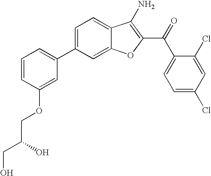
C1=CC(OCC(CO)O)=CC(C2=CC=C3C(=C2)OC(C(C2=CC=C(Cl)C=C2Cl)=O)=C3N)=C1
